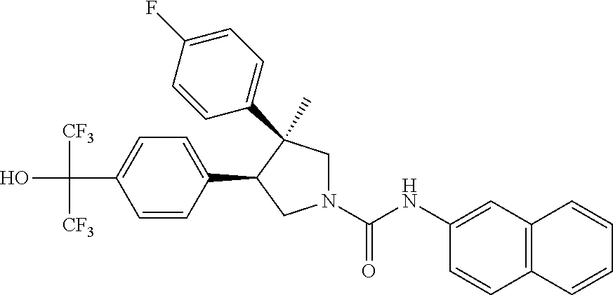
C(C1=CC=C(C2CN(C(NC3=CC4=C(C=C3)C=CC=C4)=O)CC2(C)C2=CC=C(F)C=C2)C=C1)(O)([CF3])[CF3]
